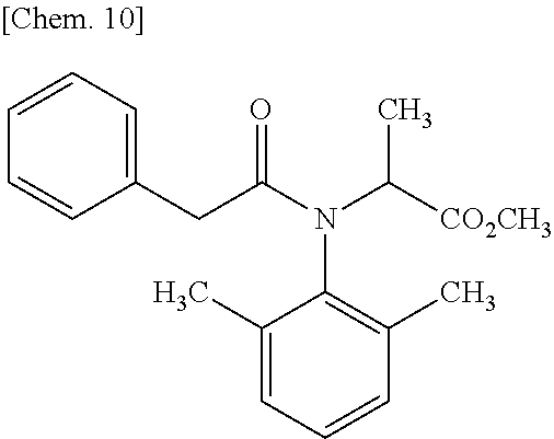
C1(CC(N(C([CO2CH3])C)C2=C(C)C=CC=C2C)=O)=CC=CC=C1
